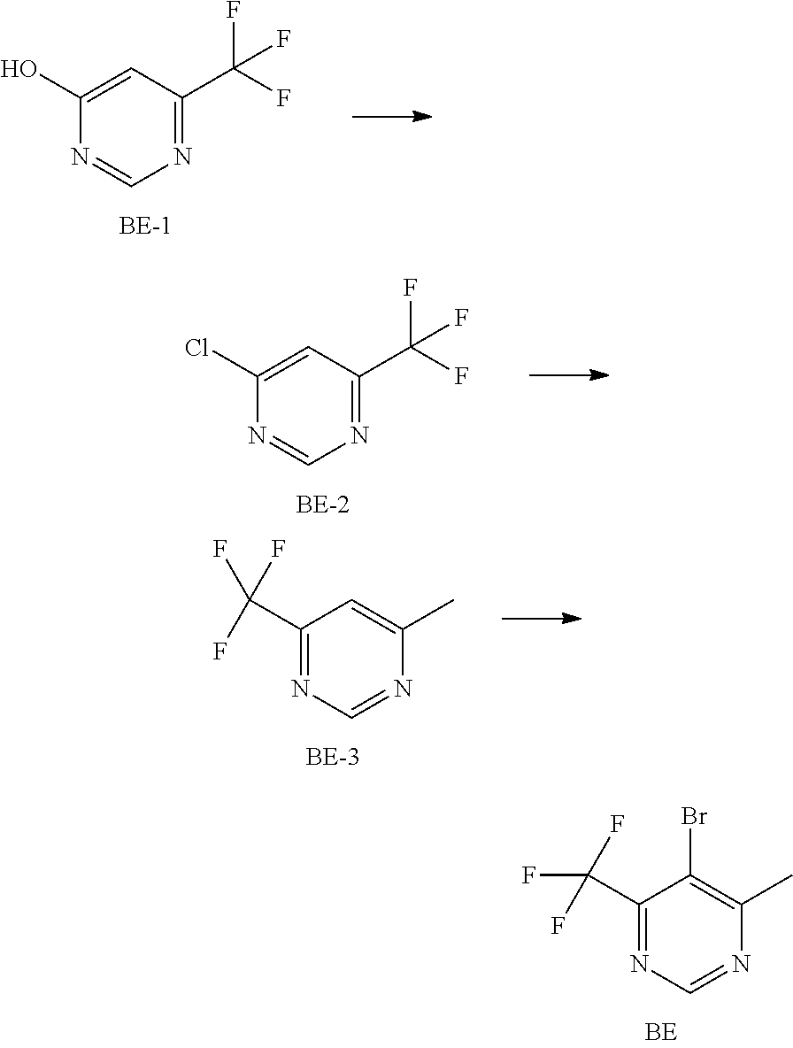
C1(C(F)(F)F)=NC=NC(C)=C1Br.N1=C(C(F)(F)F)C=C(O)N=C1.N1=C(C(F)(F)F)C=C(Cl)N=C1.C1(C(F)(F)F)=NC=NC(C)=C1
